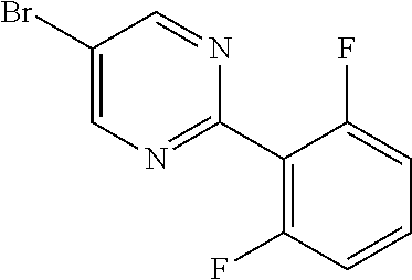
C1(Br)=CN=C(C2=C(F)C=CC=C2F)N=C1
